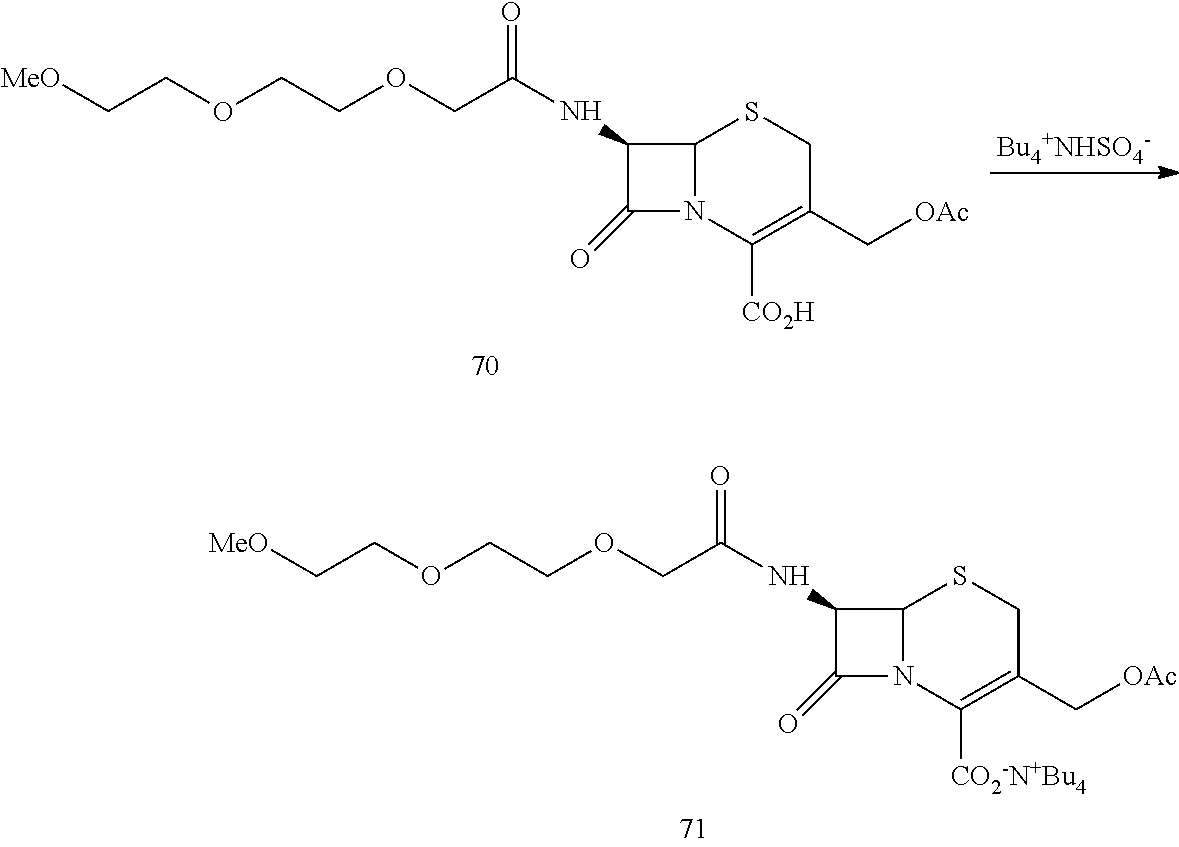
C(COCCOCC(NC1C(=O)N2C1SCC(C[OAc])=C2[CO2H])=O)[MeO].C(COCCOCC(NC1C(=O)N2C1SCC(C[OAc])=C2[CO2-N+Bu4])=O)[MeO]
